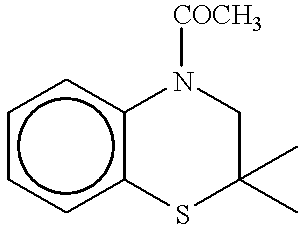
c1ccc2c(c1)N([COCH3])CC(C)(C)S2
